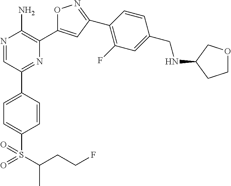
N1=CC(C2=CC=C(S(C(CCF)C)(=O)=O)C=C2)=NC(C2=CC(C3=C(F)C=C(CNC4CCOC4)C=C3)=NO2)=C1N
